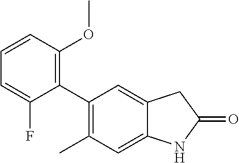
C1(C2=C(C)C=C3C(=C2)CC(=O)N3)=C(OC)C=CC=C1F
